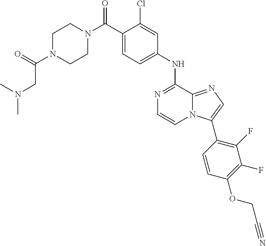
C1(NC2=NC=CN3C2=NC=C3C2=C(F)C(F)=C(OCC#N)C=C2)=CC=C(C(N2CCN(C(=O)CN(C)C)CC2)=O)C(Cl)=C1
